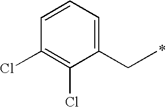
C1(CC)=CC=CC(Cl)=C1Cl
